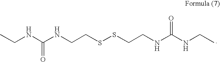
CCNC(NCCSSCCNC(NCC)=O)=O
